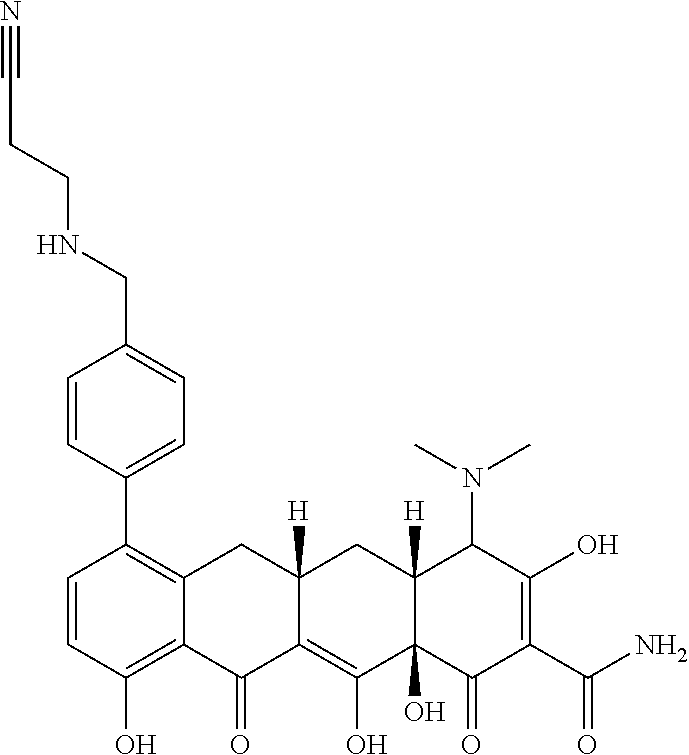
C1=CC(O)=C2C(=C1C1=CC=C(CNCCC#N)C=C1)CC1([H])C(=C(O)C3(O)C([H])(C1)C(N(C)C)C(O)=C(C(N)=O)C3=O)C2=O
